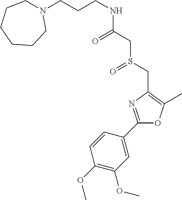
C(CCNC(CS(CC1=C(C)OC(C2=CC(OC)=C(OC)C=C2)=N1)=O)=O)N1CCCCCC1
